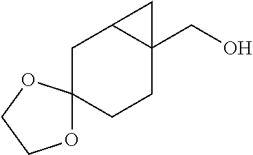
O1C2(OCC1)CCC1(CO)C(C2)C1
